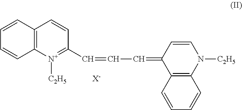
C(=C1C2=C(N([C2H5])C=C1)C=CC=C2)C=CC1=[N+]([C2H5])C2=C(C=C1)C=CC=C2.[X-]
